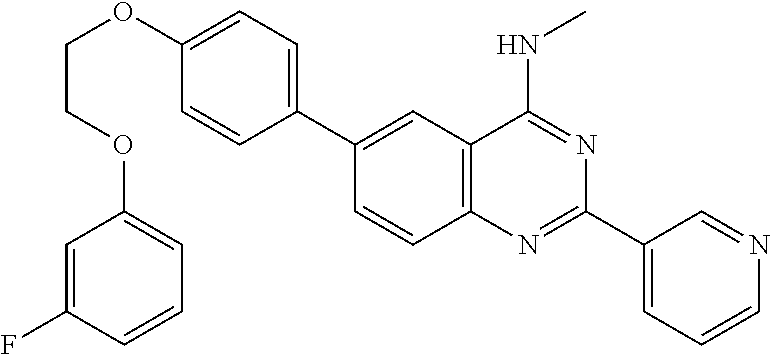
C1(C2=CC3=C(C=C2)N=C(C2=CC=CN=C2)N=C3NC)=CC=C(OCCOC2=CC=CC(F)=C2)C=C1
